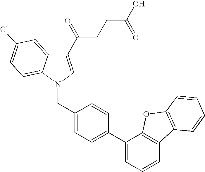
C1(C(=O)CCC(O)=O)=CN(CC2=CC=C(C3=CC=CC4=C3OC3=C4C=CC=C3)C=C2)C2=CC=C(Cl)C=C12
